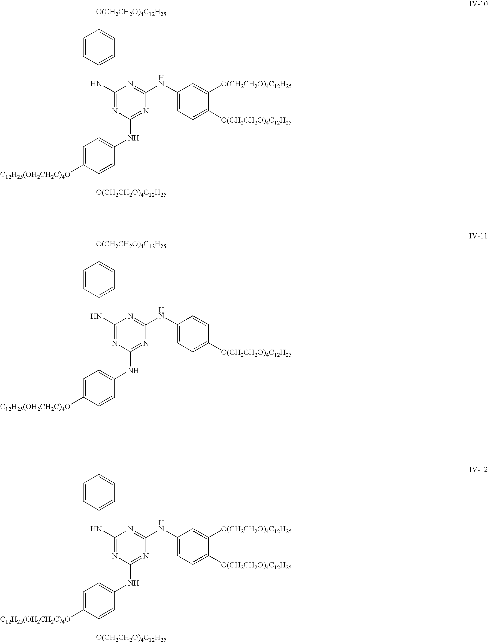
C1=CC(NC2=NC(NC3=CC=C([C12H25(OH2CH2C)4O])C([O(CH2CH2O)4C12H25])=C3)=NC(NC3=CC=C([O(CH2CH2O)4C12H25])C([O(CH2CH2O)4C12H25])=C3)=N2)=CC=C1[O(CH2CH2O)4C12H25].C1=CC(NC2=NC(NC3=CC=C([C12H25(OH2CH2C)4O])C=C3)=NC(NC3=CC=C([O(CH2CH2O)4C12H25])C=C3)=N2)=CC=C1[O(CH2CH2O)4C12H25].C1=CC(NC2=NC(NC3=CC=C([C12H25(OH2CH2C)4O])C([O(CH2CH2O)4C12H25])=C3)=NC(NC3=CC=C([O(CH2CH2O)4C12H25])C([O(CH2CH2O)4C12H25])=C3)=N2)=CC=C1
